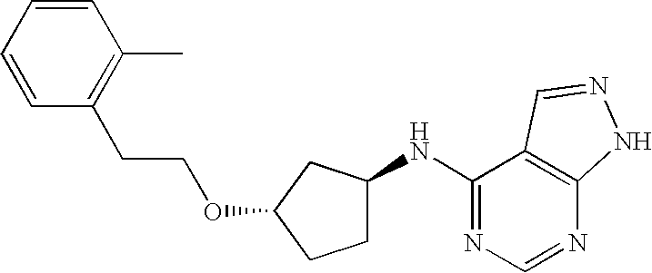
C1=CC=CC(C)=C1CCOC1CCC(NC2=NC=NC3=C2C=NN3)C1
